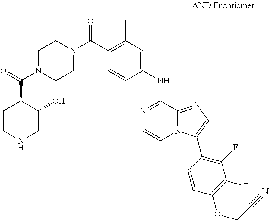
C1(C)=C(C(N2CCN(C(C3C(O)CNCC3)=O)CC2)=O)C=CC(NC2=NC=CN3C2=NC=C3C2=C(F)C(F)=C(OCC#N)C=C2)=C1
